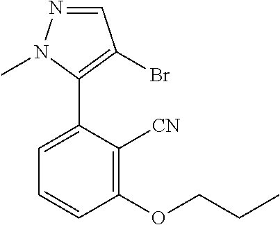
N1=CC(Br)=C(C2=CC=CC(OCCC)=C2[CN])N1C
